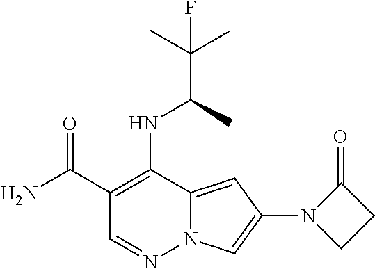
C1(C(N)=O)=C(NC(C(C)(C)F)C)C2=CC(N3CCC3=O)=CN2N=C1
